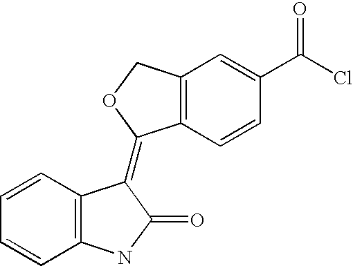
C12=C(C=CC(C(Cl)=O)=C1)C(=C1C3=C(C=CC=C3)NC1=O)OC2
